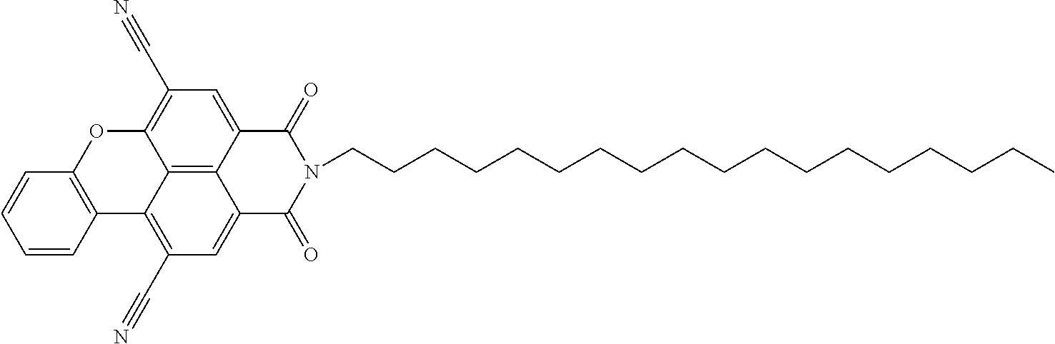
C1=CC2=C(C=C1)OC1=C(C#N)C=C3C4=C1C2=C(C#N)C=C4C(=O)N(CCCCCCCCCCCCCCCCCC)C3=O
